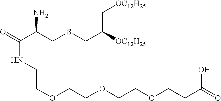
[OC12H25]C(CSCC(C(=O)NCCOCCOCCOCCC(=O)O)N)C[OC12H25]
